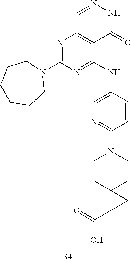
C1=NNC(=O)C2=C1N=C(N1CCCCCC1)N=C2NC1=CN=C(N2CCC3(CC2)C(C(=O)O)C3)C=C1
